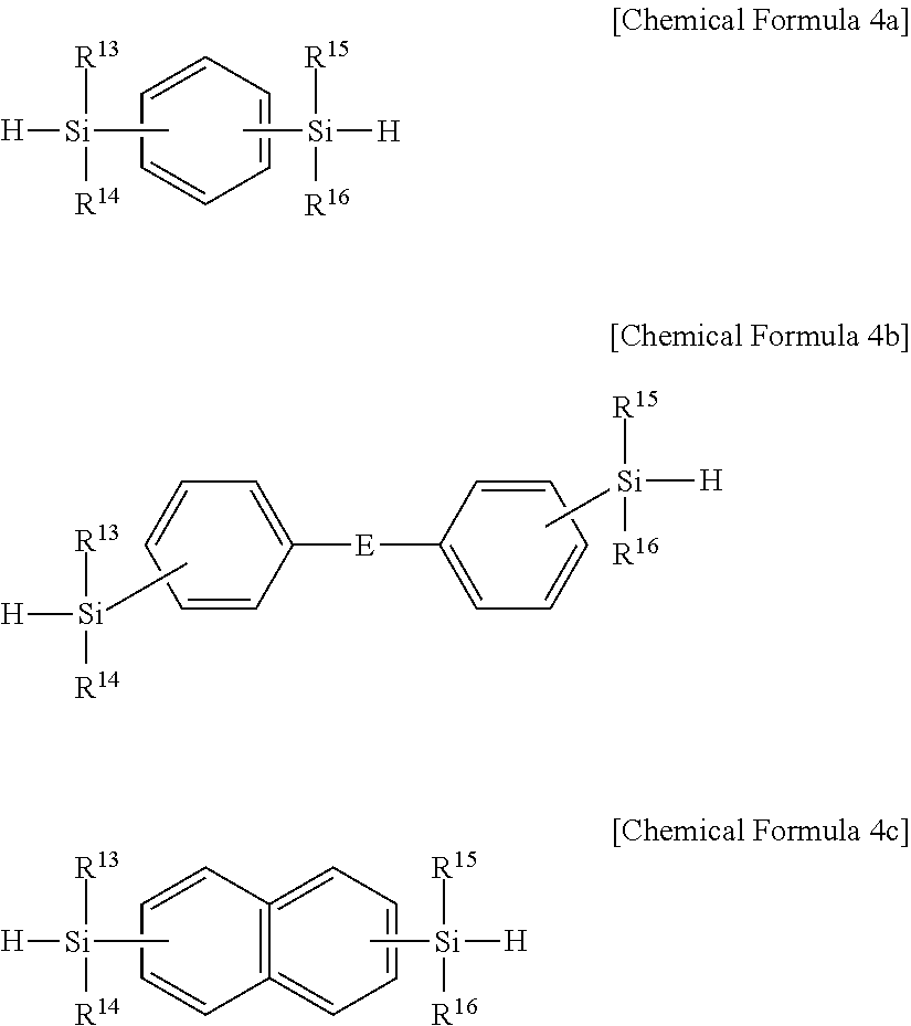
C1=CC=CC2=C1=CC=CC=2.[H][Si]([R14])([R13])C.[H][Si]([R16])([R15])C.C1=CC=CC=C1.[R14][Si]([R13])([H])C.[H][Si]([R16])([R15])C.C1=CC=CC=C1[E]C1=CC=CC=C1.[Si]([R16])([H])([R15])C.[Si]([R14])([R13])([H])C
